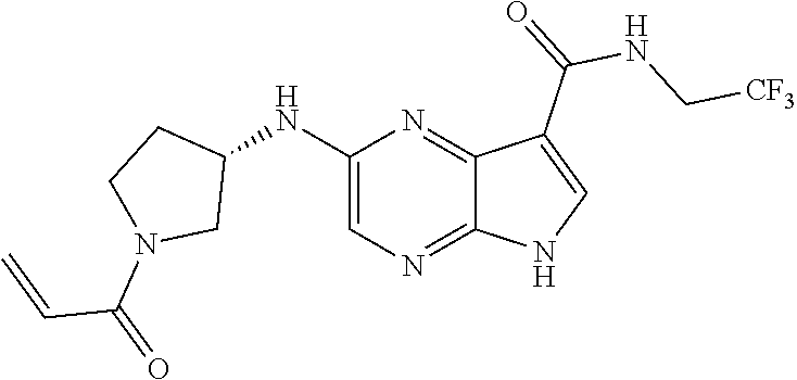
C1(NC2CCN(C(C=C)=O)C2)=CN=C2C(=N1)C(C(NC[CF3])=O)=CN2
